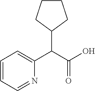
C1=CC=NC(C(C(O)=O)C2CCCC2)=C1
